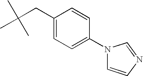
C1=CC(N2C=CN=C2)=CC=C1CC(C)(C)C
